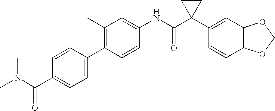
C1(C)=C(C2=CC=C(C(N(C)C)=O)C=C2)C=CC(NC(C2(C3=CC4=C(C=C3)OCO4)CC2)=O)=C1
